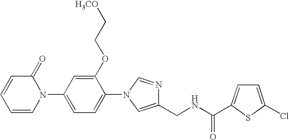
C1=CC=CN(C2=CC=C(N3C=NC(CNC(=O)C4=CC=C(Cl)S4)=C3)C(OCC[H3CO])=C2)C1=O
